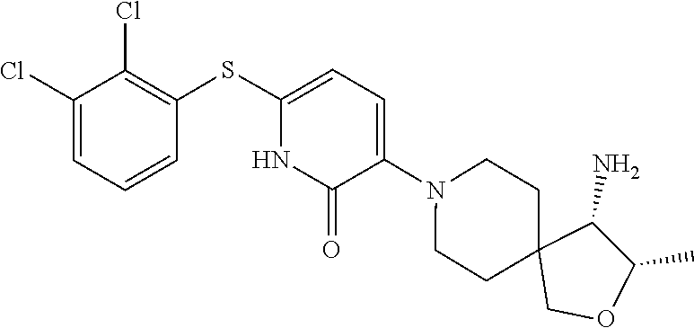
N1(C2=CC=C(SC3=C(Cl)C(Cl)=CC=C3)NC2=O)CCC2(CC1)COC(C)C2N
